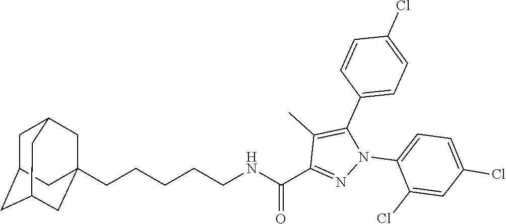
C(CCCCNC(C1=NN(C2=CC=C(Cl)C=C2Cl)C(C2=CC=C(Cl)C=C2)=C1C)=O)C12CC3CC(CC(C1)C3)C2
